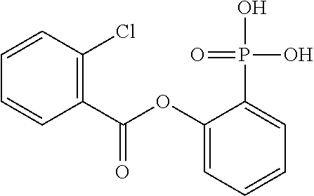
C1(C(OC2=CC=CC=C2P(O)(O)=O)=O)=C(Cl)C=CC=C1
